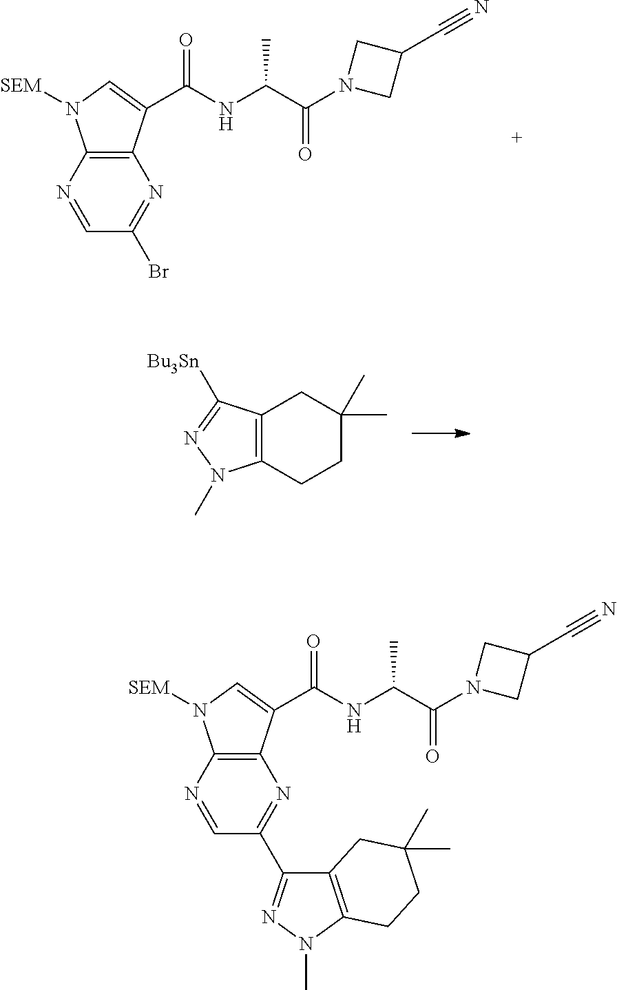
C12=C(C([Bu3Sn])=NN1C)CC(C)(C)CC2.C12=C(N=CC(Br)=N1)N([SEM])C=C2C(NC(C(N1CC(C#N)C1)=O)C)=O.C12=C(N=CC(C3=NN(C)C4=C3CC(C)(C)CC4)=N1)N([SEM])C=C2C(NC(C(N1CC(C#N)C1)=O)C)=O
